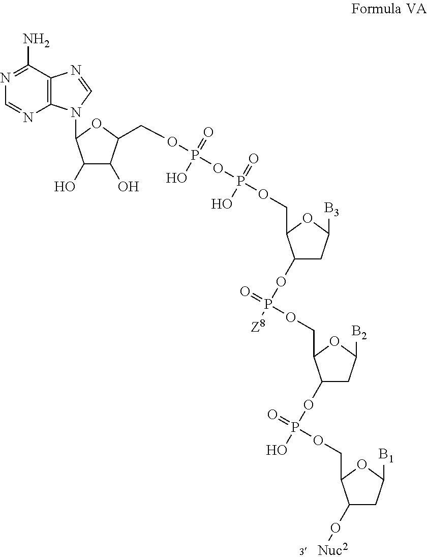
C1(OP(=O)(OCC2C(OP(O)(=O)OCC3C(O[Nuc2])CC([B1])O3)CC([B2])O2)[Z8])CC([B3])OC1COP(OP(O)(=O)O)(O)=O.C1(O)C(O)C(CC)OC1N1C2=C(C(N)=NC=N2)N=C1
